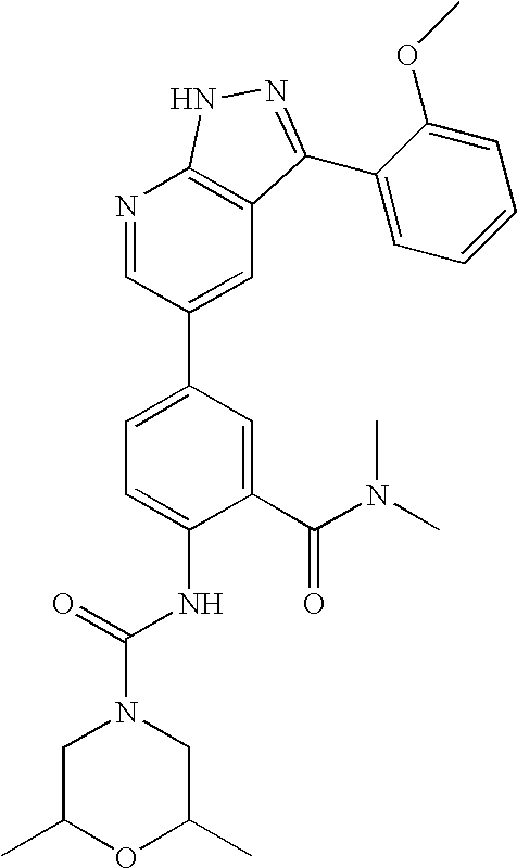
C1(C(N(C)C)=O)=CC(C2=CC3=C(N=C2)NN=C3C2=CC=CC=C2OC)=CC=C1NC(=O)N1CC(C)OC(C)C1
